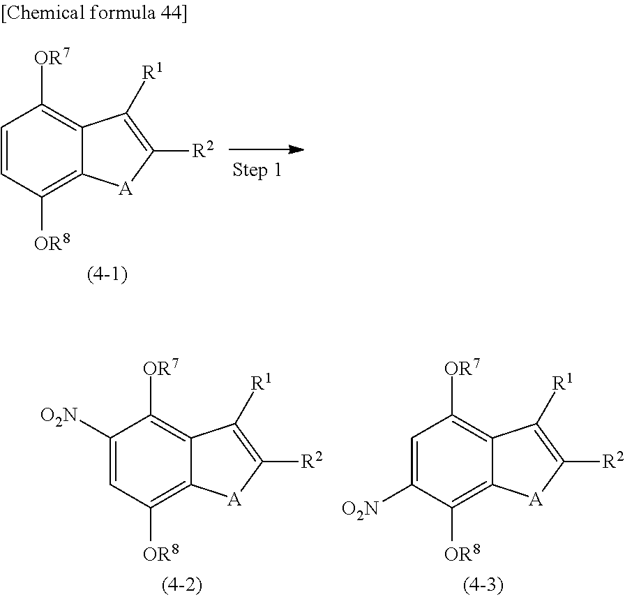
C1=CC([OR8])=C2C(=C1[OR7])C([R1])=C([R2])[A]2.C1([O2N])=CC([OR8])=C2C(=C1[OR7])C([R1])=C([R2])[A]2.C1=C([O2N])C([OR8])=C2C(=C1[OR7])C([R1])=C([R2])[A]2
